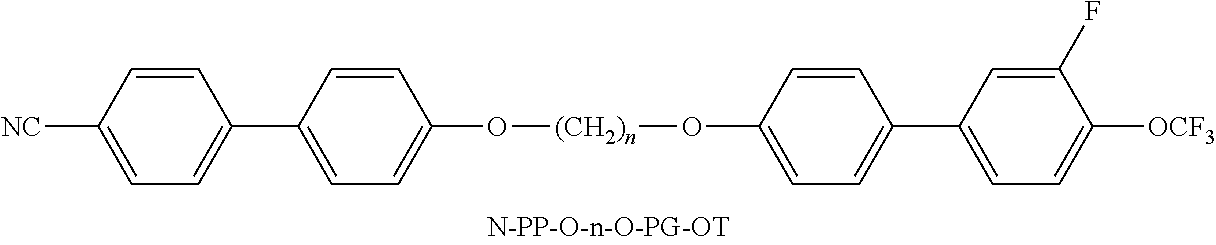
C1=C(C2=CC=C([CN])C=C2)C=CC(O[(CH2)n]OC2=CC=C(C3=CC=C([OCF3])C(F)=C3)C=C2)=C1
